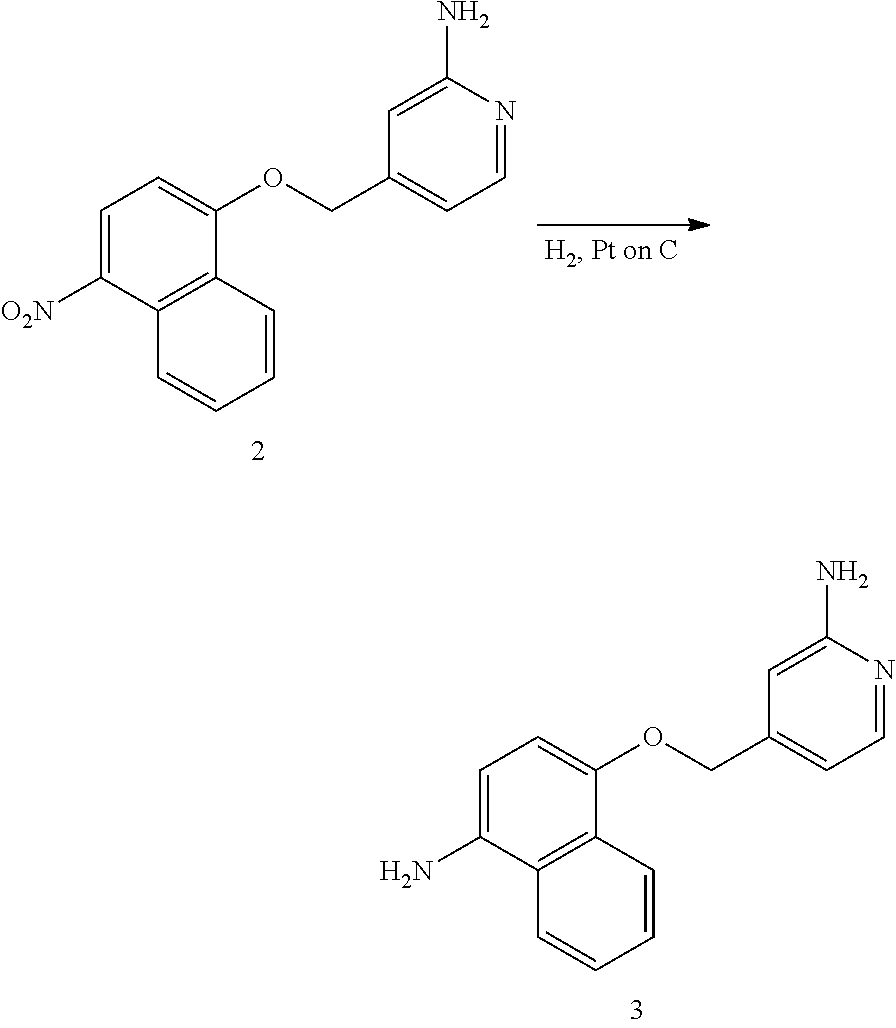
C1=C(N)C2=C(C(OCC3=CC=NC(N)=C3)=C1)C=CC=C2.C1=C([O2N])C2=C(C(OCC3=CC=NC(N)=C3)=C1)C=CC=C2
